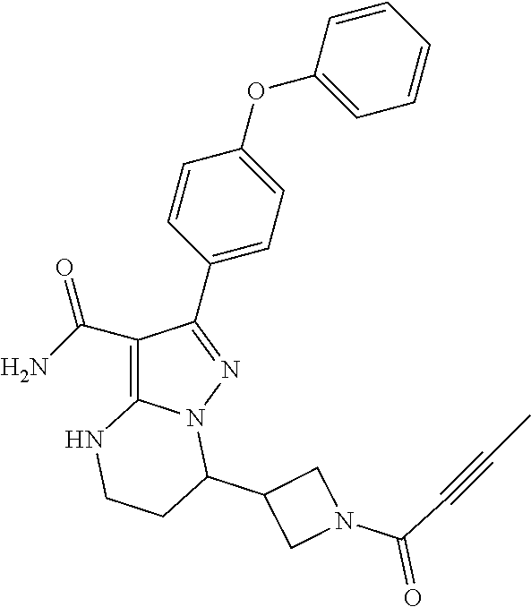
C1(C(N)=O)=C2N(N=C1C1=CC=C(OC3=CC=CC=C3)C=C1)C(C1CN(C(C#CC)=O)C1)CCN2
